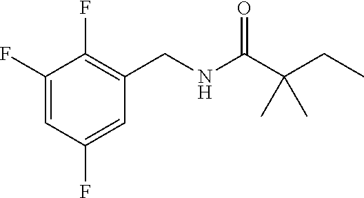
C1(F)=CC(F)=CC(CNC(C(CC)(C)C)=O)=C1F
